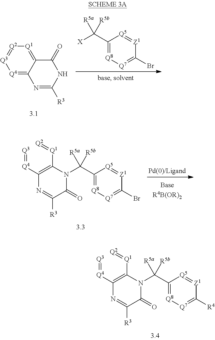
[X]C(C1=[Q8][Q7]=C(Br)[Z1]=[Q5]1)([R5a])[R5b].C12=[Q1][Q2]=[Q3][Q4]=C1N=C([R3])NC2=O.N1(C(C2=[Q8][Q7]=C(Br)[Z1]=[Q5]2)([R5a])[R5b])C([Q1]=[Q2])=C([Q4]=[Q3])N=C([R3])C1=O.N1(C(C2=[Q8][Q7]=C([R4])[Z1]=[Q5]2)([R5a])[R5b])C([Q1]=[Q2])=C([Q4]=[Q3])N=C([R3])C1=O
